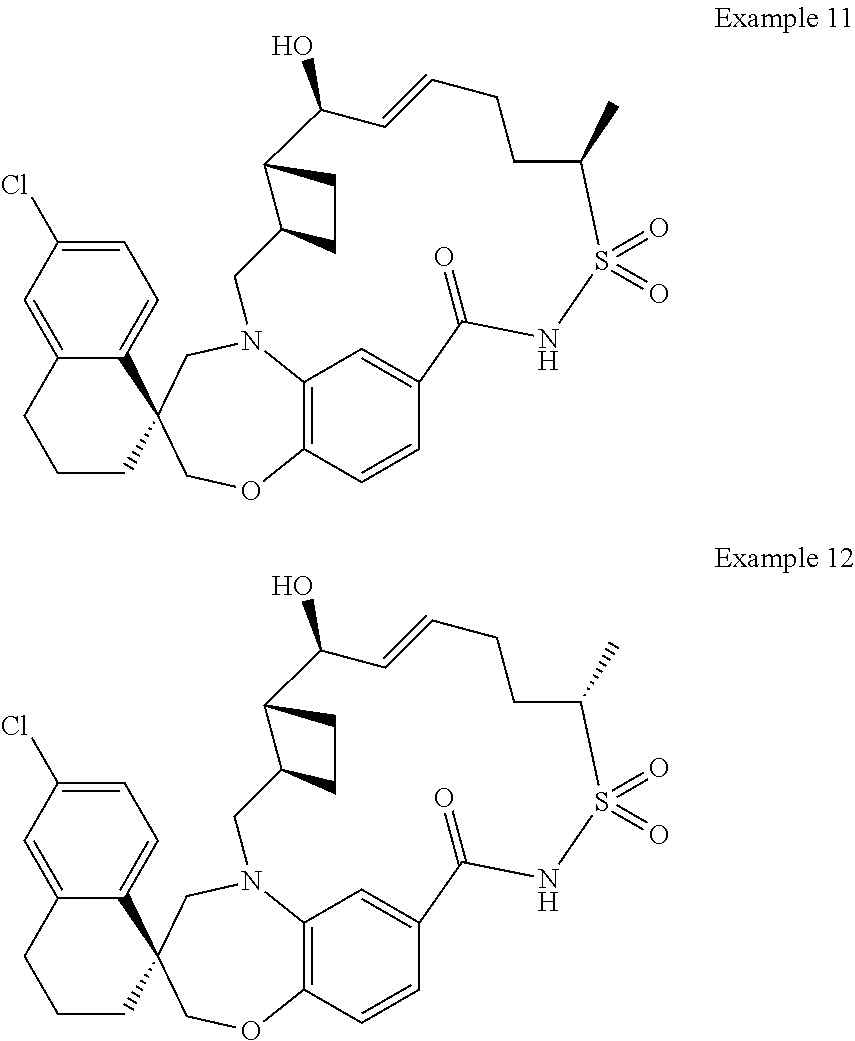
C1=C2C(=CC(Cl)=C1)CCCC21CN2C3=C(C=CC(=C3)C(=O)NS(=O)(=O)C(C)CCC=CC(O)C3C(C2)CC3)OC1.C1=C2C(=CC(Cl)=C1)CCCC21CN2C3=C(C=CC(=C3)C(=O)NS(=O)(=O)C(C)CCC=CC(O)C3C(C2)CC3)OC1
